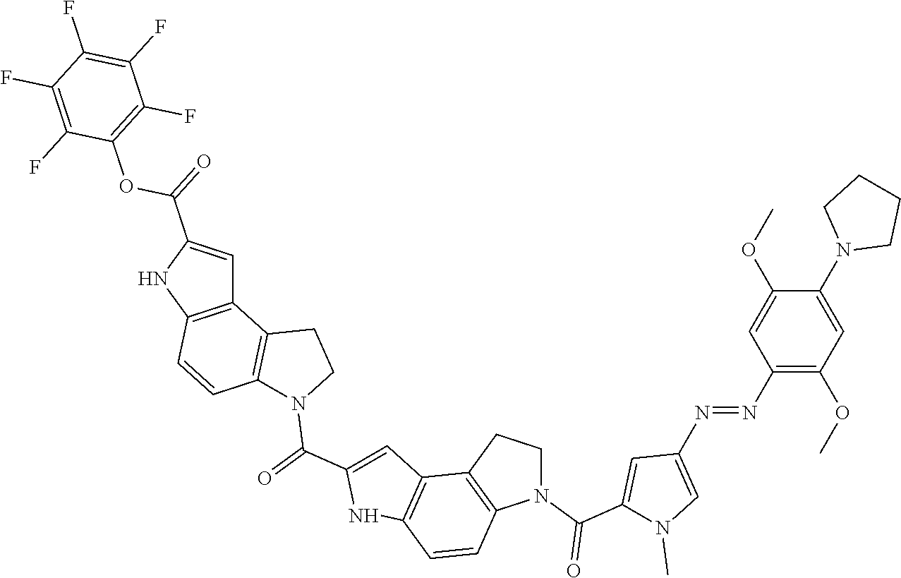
C12=C(NC(C(OC3=C(F)C(F)=C(F)C(F)=C3F)=O)=C1)C=CC1=C2CCN1C(C1=CC2=C(N1)C=CC1=C2CCN1C(=O)C1=CC(N=NC2=C(OC)C=C(N3CCCC3)C(OC)=C2)=CN1C)=O
